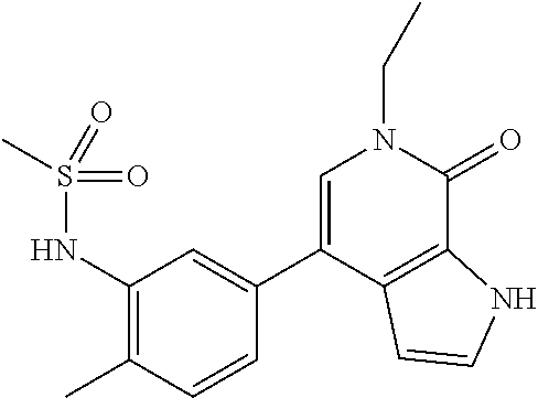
C1=C(C2=CC(NS(C)(=O)=O)=C(C)C=C2)C2=C(C(=O)N1CC)NC=C2
